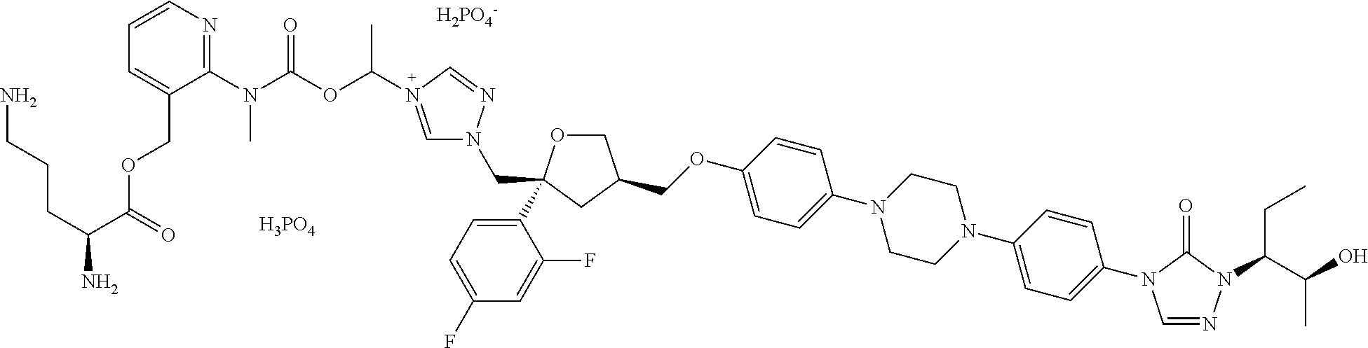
C(OC1=CC=C(N2CCN(C3=CC=C(N4C=NN(C(CC)C(O)C)C4=O)C=C3)CC2)C=C1)C1COC(C2=CC=C(F)C=C2F)(CN2C=[N+](C(C)OC(N(C3=NC=CC=C3COC(C(CCCN)N)=O)C)=O)C=N2)C1.[H2PO4-].[H3PO4]
